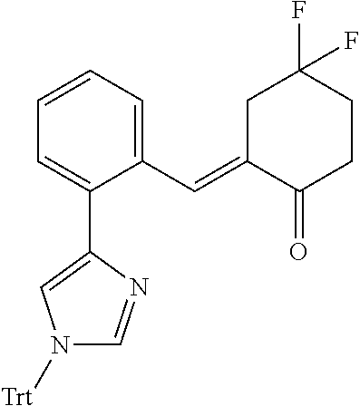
C1C(=CC2=CC=CC=C2C2=CN([Trt])C=N2)C(=O)CCC1(F)F
